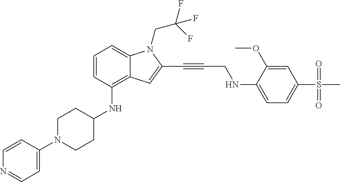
C1(N2CCC(NC3=C4C(=CC=C3)N(CC(F)(F)F)C(C#CCNC3=CC=C(S(C)(=O)=O)C=C3OC)=C4)CC2)=CC=NC=C1
